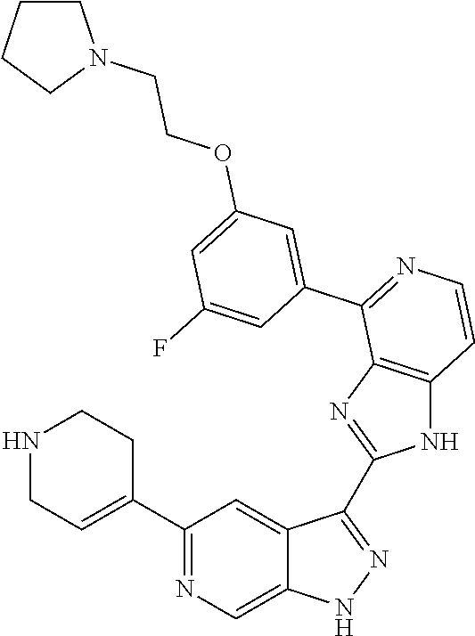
C1(C2=CCNCC2)=NC=C2C(=C1)C(C1=NC3=C(N1)C=CN=C3C1=CC(OCCN3CCCC3)=CC(F)=C1)=NN2
